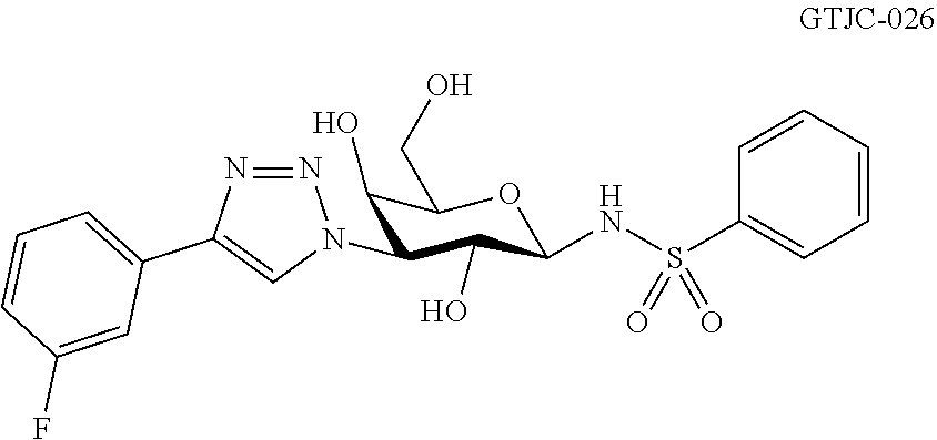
C1=CC=CC(S(NC2C(O)C(N3N=NC(C4=CC=CC(F)=C4)=C3)C(O)C(CO)O2)(=O)=O)=C1
